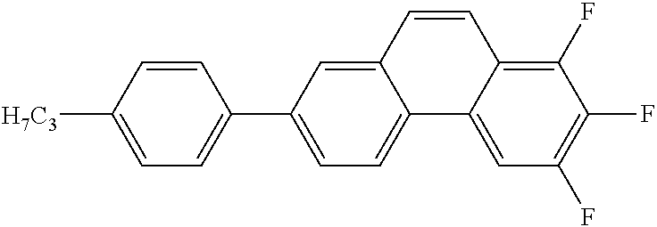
C1([H7C3])=CC=C(C2=CC=C3C(=C2)C=CC2=C(F)C(F)=C(F)C=C32)C=C1
